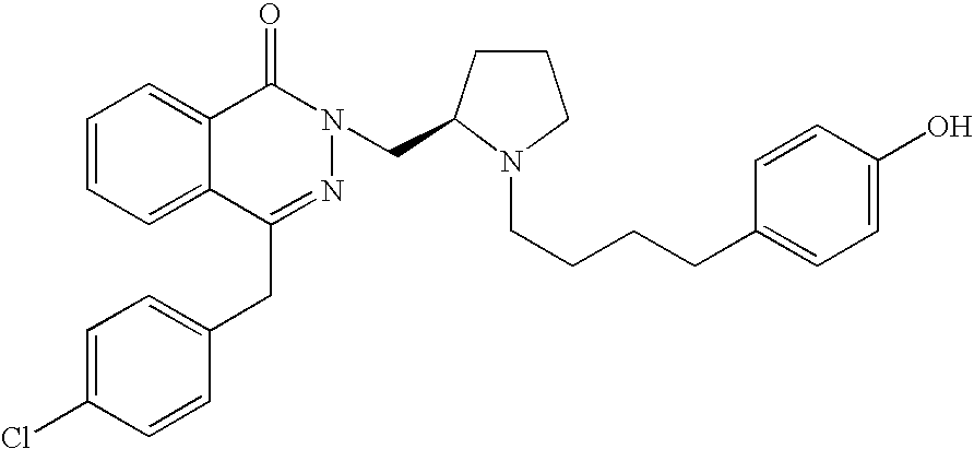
C1=CC=C2C(=C1)C(=O)N(CC1CCCN1CCCCC1=CC=C(O)C=C1)N=C2CC1=CC=C(Cl)C=C1
